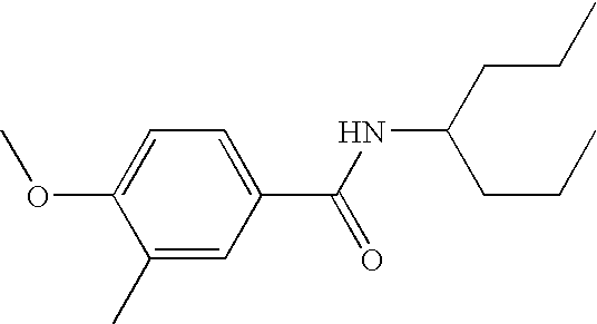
C1=C(OC)C(C)=CC(C(NC(CCC)CCC)=O)=C1
